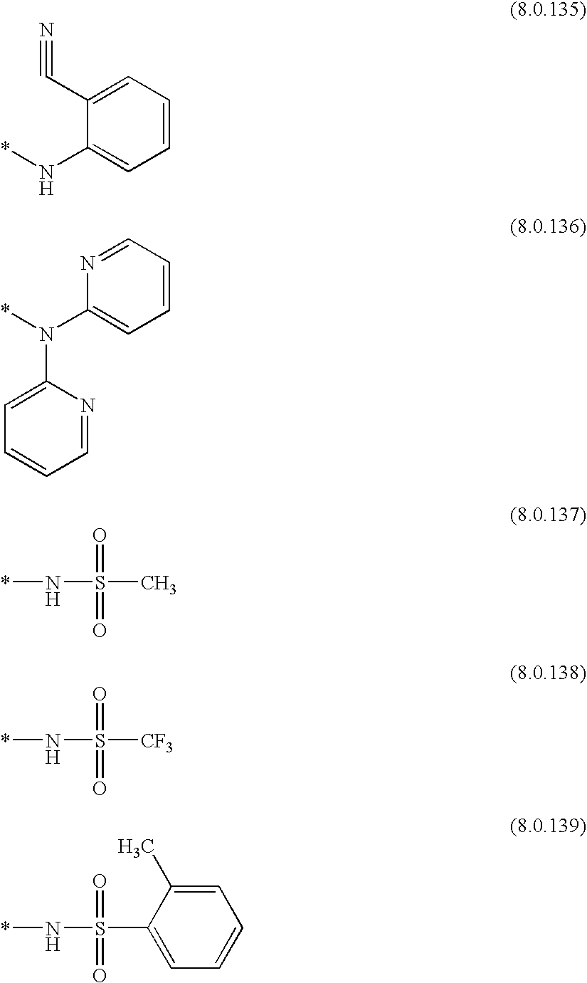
C1=CC=C(C#N)C(N*)=C1.C1=CC=NC(N(*)C2=CC=CC=N2)=C1.*NS(=O)(=O)C.*NS(=O)(=O)[CF3].*NS(=O)(=O)C1=CC=CC=C1C
